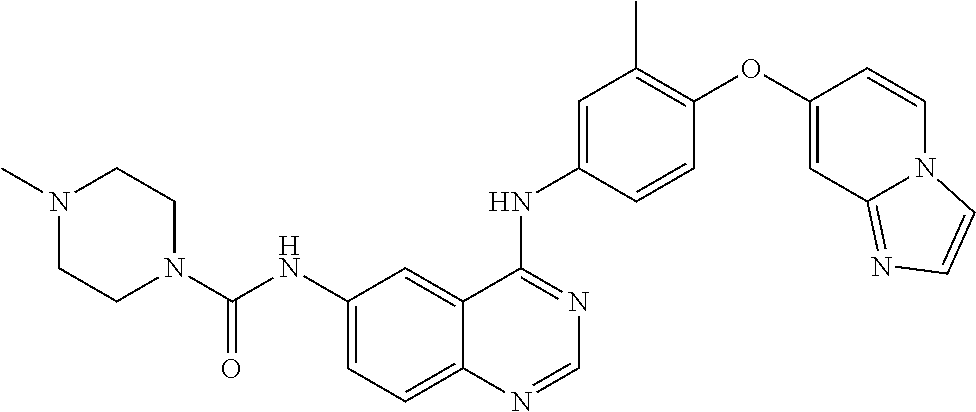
C1(NC(N2CCN(C)CC2)=O)=CC=C2C(=C1)C(NC1=CC(C)=C(OC3=CC4=NC=CN4C=C3)C=C1)=NC=N2
